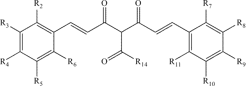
C1([R3])=C([R4])C([R5])=C([R6])C(C=CC(C(C(C=CC2=C([R11])C([R10])=C([R9])C([R8])=C2[R7])=O)C([R14])=O)=O)=C1[R2]
